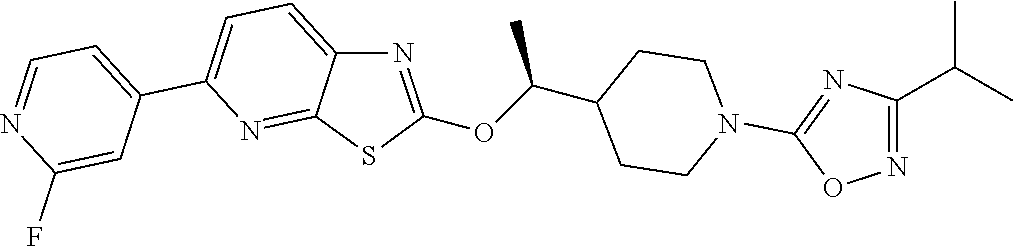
C1=C(C2=CC=NC(F)=C2)N=C2C(=C1)N=C(OC(C1CCN(C3=NC(C(C)C)=NO3)CC1)C)S2
